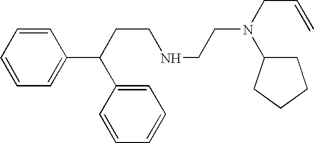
C(NCCN(C1CCCC1)CC=C)CC(C1=CC=CC=C1)C1=CC=CC=C1
